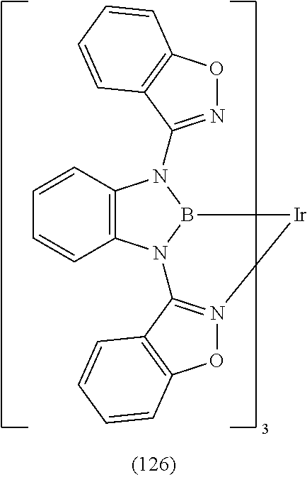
C12=C(N3B(N1C1=NOC4=C1C=CC=C4)[Ir]N1=C3C3=C(O1)C=CC=C3)C=CC=C2
